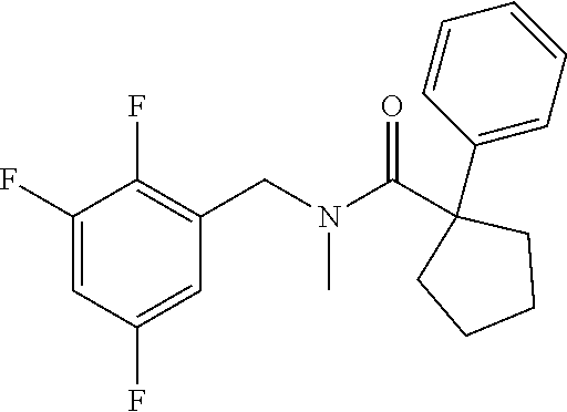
C1(F)=CC(F)=CC(CN(C(C2(C3=CC=CC=C3)CCCC2)=O)C)=C1F
